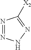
N1=NNN=C1[X2]
